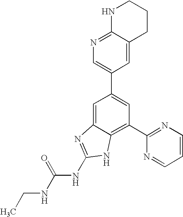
CCNC(NC1=NC2=CC(C3=CN=C4C(=C3)CCCN4)=CC(C3=NC=CC=N3)=C2N1)=O
